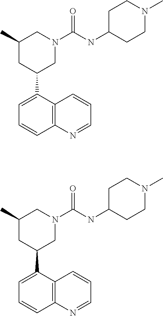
C12=C(N=CC=C1)C=CC=C2C1CN(C(NC2CCN(C)CC2)=O)CC(C)C1.C12=C(N=CC=C1)C=CC=C2C1CN(C(NC2CCN(C)CC2)=O)CC(C)C1
